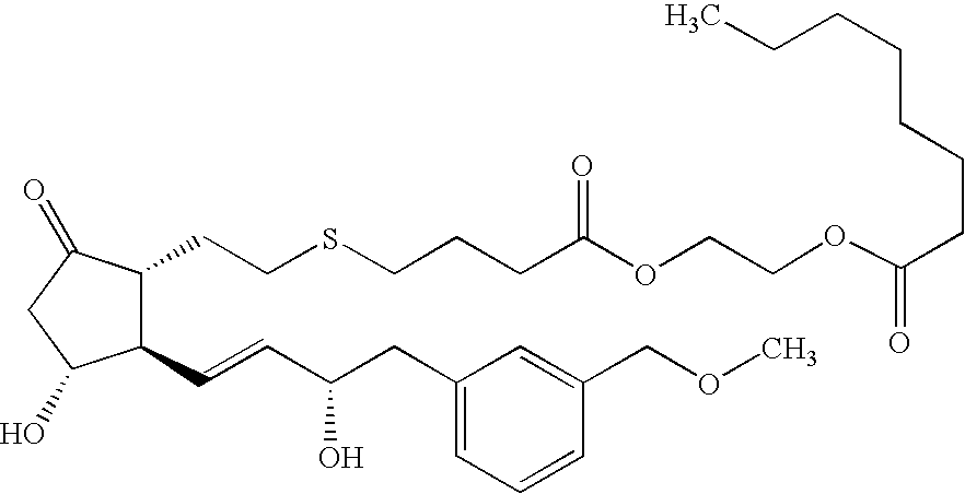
C1(C=CC(CC2=CC=CC(COC)=C2)O)C(CCSCCCC(OCCOC(=O)CCCCCCC)=O)C(=O)CC1O
